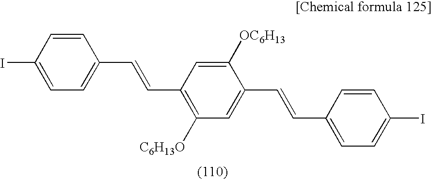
C1(I)=CC=C(C=CC2=C([C6H13O])C=C(C=CC3=CC=C(I)C=C3)C([OC6H13])=C2)C=C1
